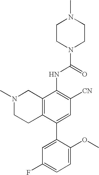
C12=C(C(C3=CC(F)=CC=C3OC)=CC([CN])=C1NC(N1CCN(C)CC1)=O)CCN(C)C2
